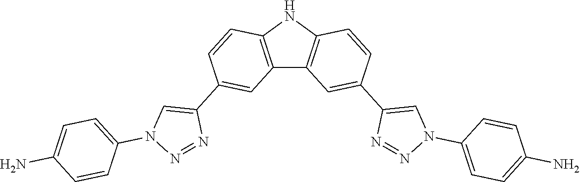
C12=C(NC3=C1C=C(C1=CN(C4=CC=C(N)C=C4)N=N1)C=C3)C=CC(C1=CN(C3=CC=C(N)C=C3)N=N1)=C2
